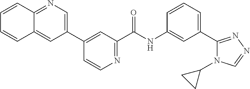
C1(C2=CC(C(NC3=CC(C4=NN=CN4C4CC4)=CC=C3)=O)=NC=C2)=CN=C2C(=C1)C=CC=C2
